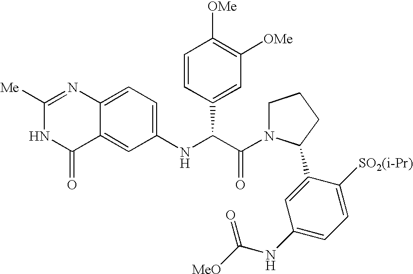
C1=CC(C(C(N2CCCC2C2=CC(NC([MeO])=O)=CC=C2[SO2(i-Pr)])=O)NC2=CC=C3C(=C2)C(=O)NC([Me])=N3)=CC([OMe])=C1[OMe]
